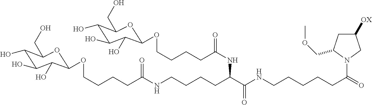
C1(O)C(O)C(O)C(OCCCCC(NCCCCC(NC(CCCCOC2C(O)C(O)C(O)C(CO)O2)=O)C(=O)NCCCCCC(=O)N2CC([OX])CC2COC)=O)OC1CO
